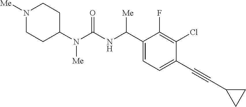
C1(N(C(NC(C2=CC=C(C#CC3CC3)C(Cl)=C2F)[Me])=O)[Me])CCN([Me])CC1
